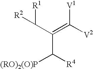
C(C([R4])[(RO)2(O)P])(=C([V2])[V1])C([R1])[R2]
